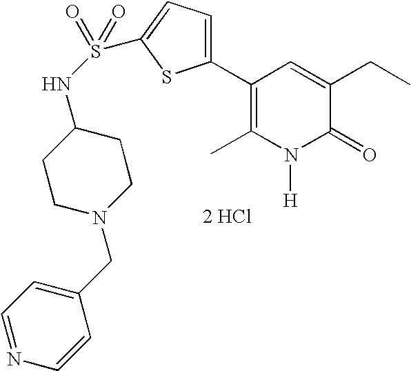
C1N(CC2=CC=NC=C2)CCC(NS(=O)(=O)C2=CC=C(C3=C(C)N([H])C(=O)C(CC)=C3)S2)C1.[2 HCl]
